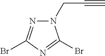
N1(CC#C)N=C(Br)N=C1Br
